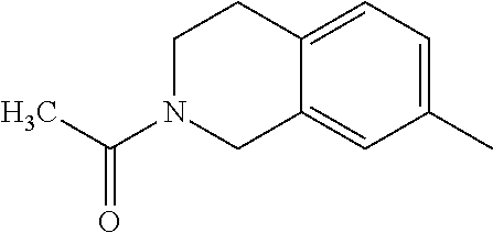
C1N(C(C)=O)CC2=CC(C)=CC=C2C1
